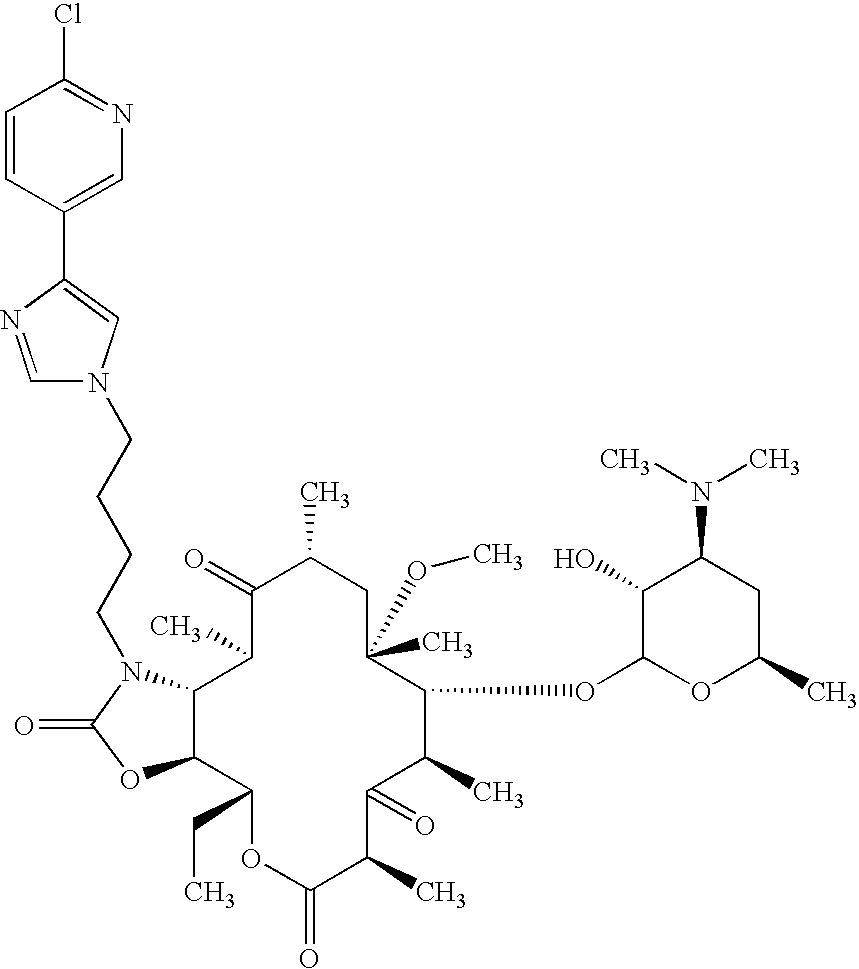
C12C(C(CC)OC(=O)C(C)C(=O)C(C)C(OC3OC(C)CC(N(C)C)C3O)C(OC)(C)CC(C)C(=O)C1C)OC(=O)N2CCCCN1C=NC(C2=CN=C(Cl)C=C2)=C1
